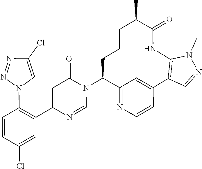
C1=NC(C2=C(N3C=C(Cl)N=N3)C=CC(Cl)=C2)=CC(=O)N1C1C2=NC=CC(=C2)C2=C(N(C)N=C2)NC(=O)C(C)CCC1
